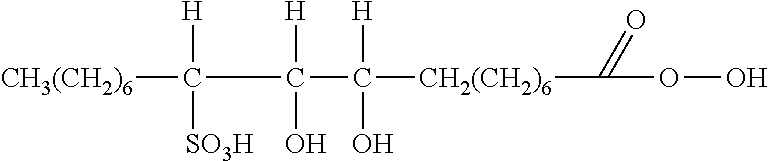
[CH3(CH2)6]C(C(C([CH2(CH2)6]C(OO)=O)(O)[H])(O)[H])([H])[SO3H]
